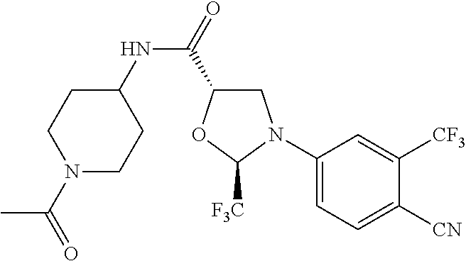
C1(NC(=O)C2CN(C3=CC=C([CN])C([CF3])=C3)C([F3C])O2)CCN(C(=O)C)CC1
